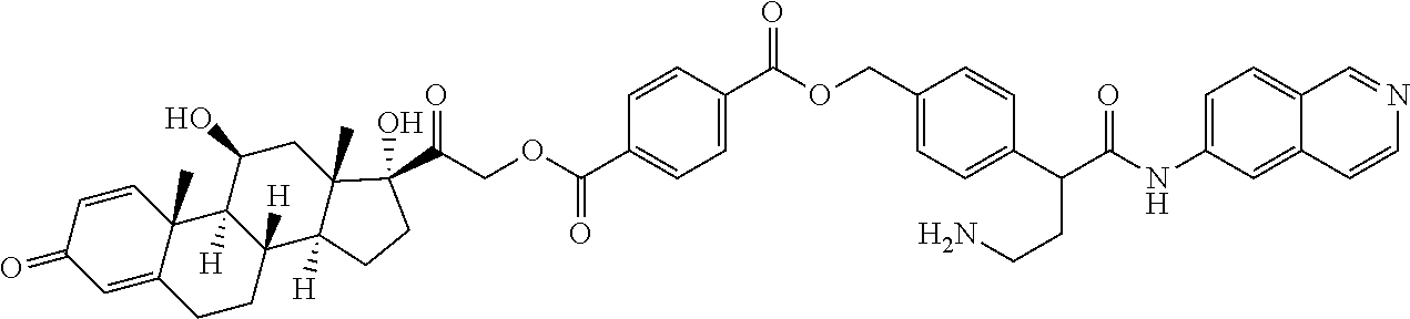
C1=CC2(C)C(=CC1=O)CCC1([H])C2([H])C(O)CC2(C)C1([H])CCC2(C(=O)COC(C1=CC=C(C(OCC2=CC=C(C(C(NC3=CC=C4C(=C3)C=CN=C4)=O)CCN)C=C2)=O)C=C1)=O)O
